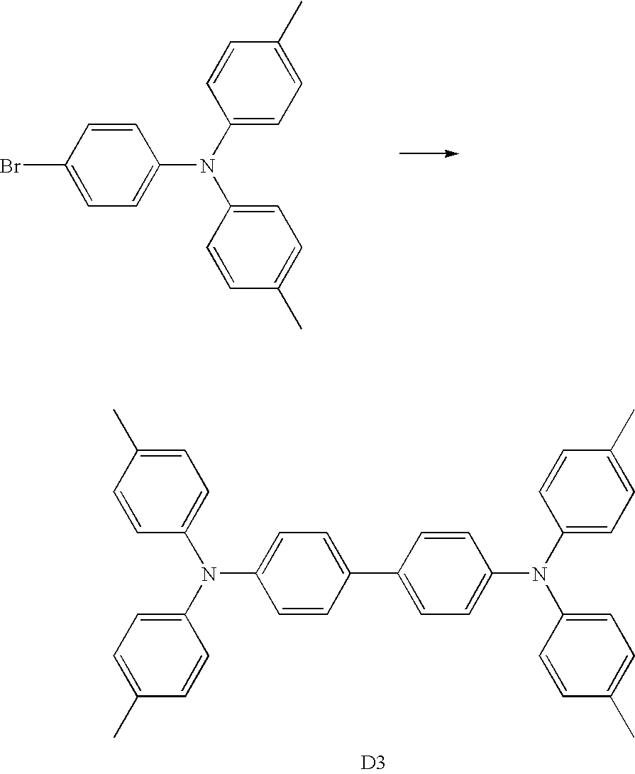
C1(C)=CC=C(N(C2=CC=C(C)C=C2)C2=CC=C(C3=CC=C(N(C4=CC=C(C)C=C4)C4=CC=C(C)C=C4)C=C3)C=C2)C=C1.[D3].C1=C(Br)C=CC(N(C2=CC=C(C)C=C2)C2=CC=C(C)C=C2)=C1
